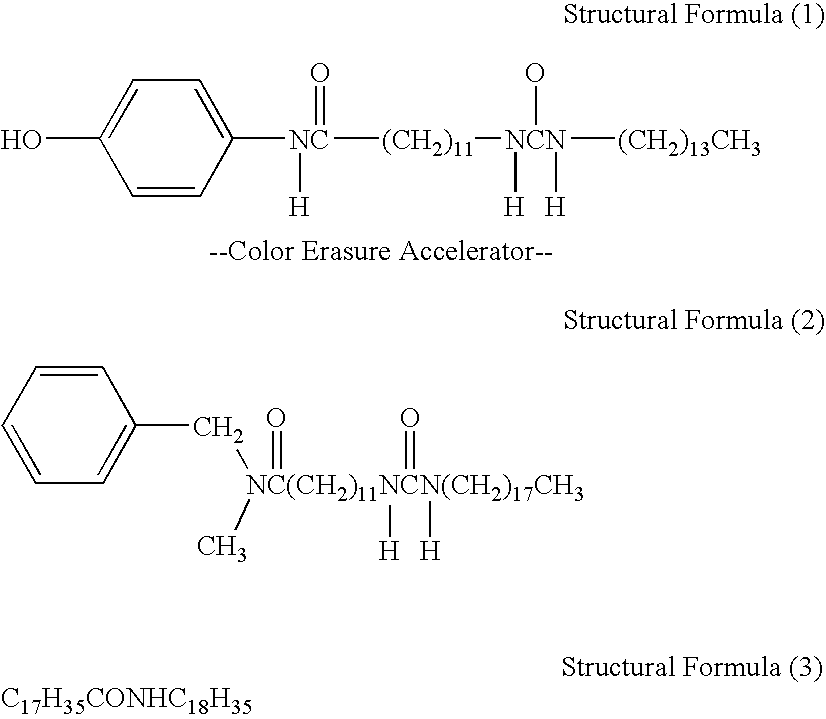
OC1=CC=C([NC]([(CH2)11][NCN]([(CH2)13CH3])(O)([H])[H])([H])=O)C=C1.C1=CC=C(C[NC(CH2)11NCN(CH2)17CH3](C)(=O)([H])([H])=O)C=C1.[C17H35CONHC18H35]
